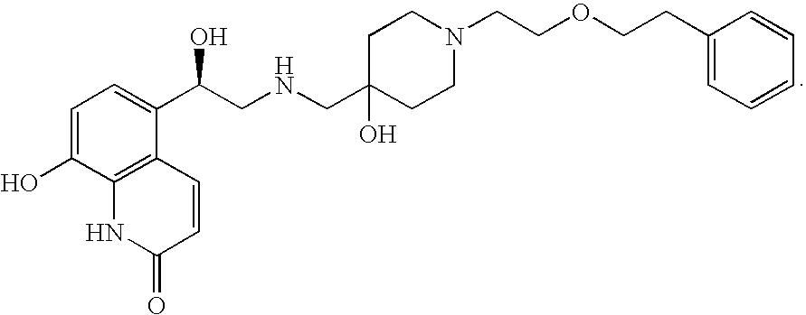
C1=C(O)C2=C(C(C(CNCC3(O)CCN(CCOCCC4=CC=CC=C4)CC3)O)=C1)C=CC(=O)N2
